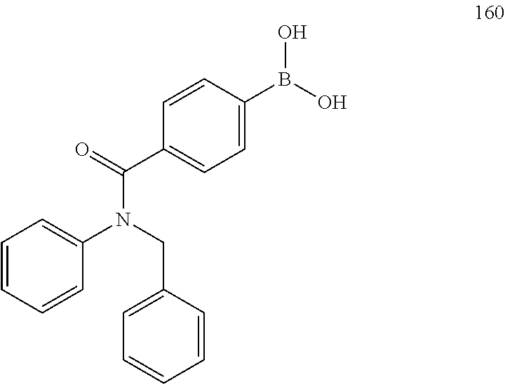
N(C(=O)C1=CC=C(B(O)O)C=C1)(CC1=CC=CC=C1)C1=CC=CC=C1
